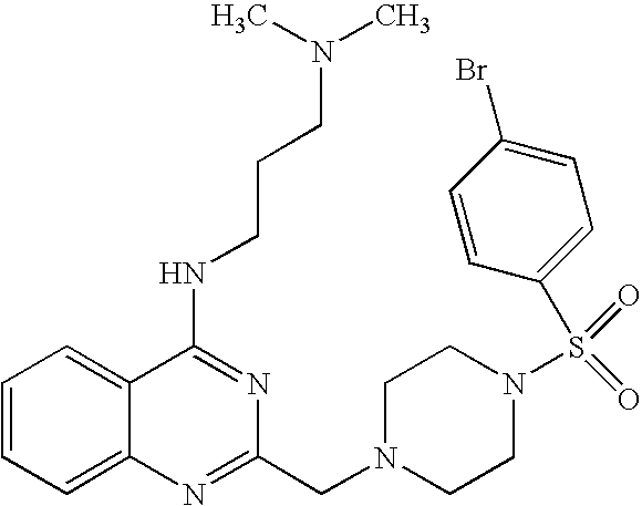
C1=CC=C2C(=C1)C(NCCCN(C)C)=NC(CN1CCN(S(=O)(=O)C3=CC=C(Br)C=C3)CC1)=N2
